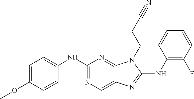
C1(NC2=CC=C(OC)C=C2)=NC=C2C(=N1)N(CCC#N)C(NC1=C(F)C=CC=C1)=N2
